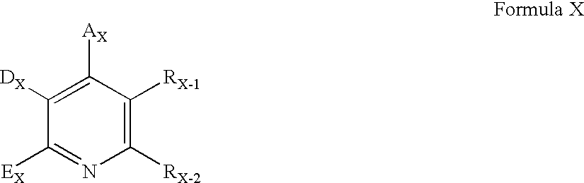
C1([AX])=C([DX])C([EX])=NC([RX-2])=C1[RX-1]
